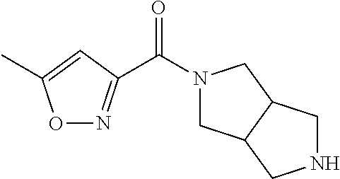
C(N1CC2C(C1)CNC2)(=O)C1=NOC(C)=C1
